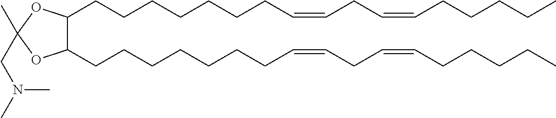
C(C1(C)OC(CCCCCCCC=CCC=CCCCCC)C(CCCCCCCC=CCC=CCCCCC)O1)N(C)C
